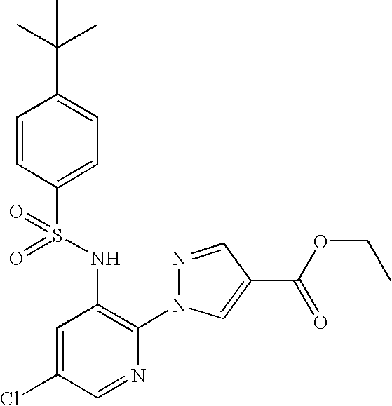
C1=CC(S(NC2=C(N3N=CC(C(OCC)=O)=C3)N=CC(Cl)=C2)(=O)=O)=CC=C1C(C)(C)C
